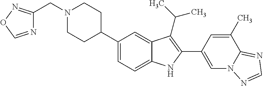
N1(CC2=NOC=N2)CCC(C2=CC=C3C(=C2)C(C(C)C)=C(C2=CN4C(=NC=N4)C(C)=C2)N3)CC1
